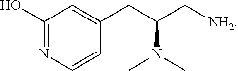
C1=C(CC(C[NH2])N(C)C)C=CN=C1O
